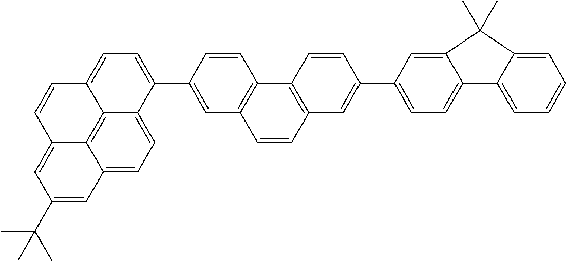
C12=CC=C3C4=C1C(=CC(C(C)(C)C)=C2)C=CC4=CC=C3C1=CC2=C(C=C1)C1=C(C=C2)C=C(C2=CC=C3C(=C2)C(C)(C)C2=CC=CC=C32)C=C1
